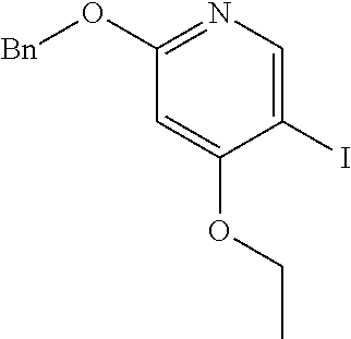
C1=C(OCC)C(I)=CN=C1O[Bn]
